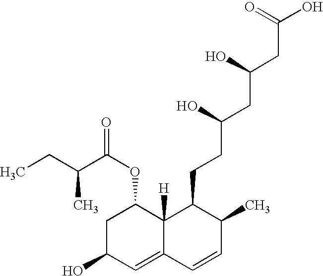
OC(CC(CC(CCC1C2([H])C(=CC(O)CC2OC(=O)C(CC)C)C=CC1C)O)O)=O
